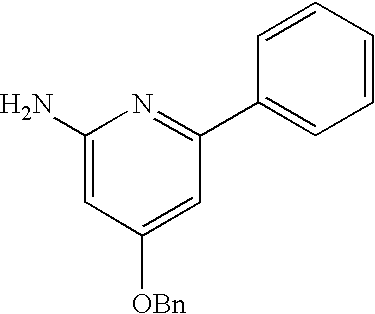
NC1=CC([OBn])=CC(C2=CC=CC=C2)=N1
